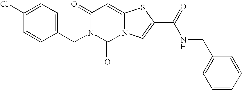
C1(=O)N(CC2=CC=C(Cl)C=C2)C(=O)N2C(=C1)SC(C(=O)NCC1=CC=CC=C1)=C2
